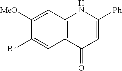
C1([MeO])=CC2=C(C=C1Br)C(=O)C=C([Ph])N2
